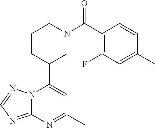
N12C(=NC=N1)N=C(C)C=C2C1CN(C(=O)C2=C(F)C=C(C)C=C2)CCC1
